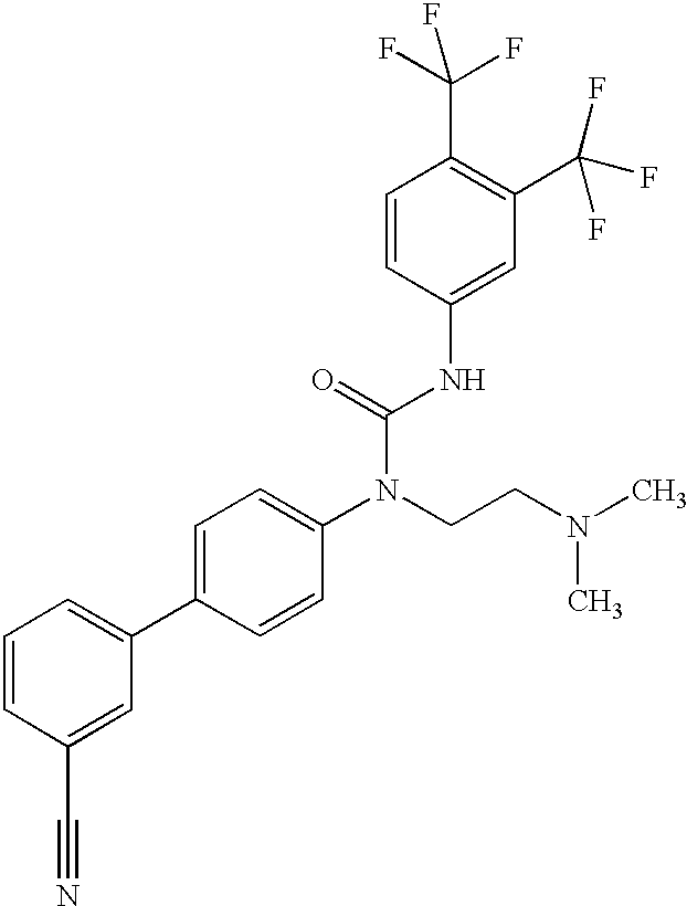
C1=CC(C#N)=CC(C2=CC=C(N(CCN(C)C)C(=O)NC3=CC(C(F)(F)F)=C(C(F)(F)F)C=C3)C=C2)=C1
